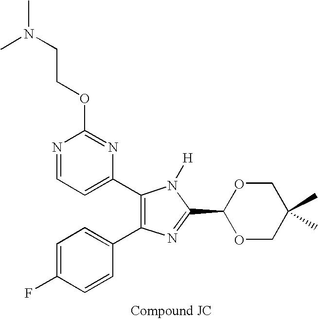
C(OC1=NC(C2=C(C3=CC=C(F)C=C3)N=C(C3OCC(C)(C)CO3)N2[H])=CC=N1)CN(C)C
